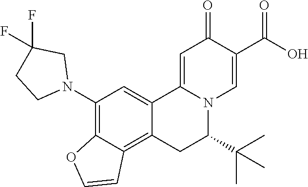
O=C1C(C(O)=O)=CN2C(=C1)C1=CC(N3CC(F)(F)CC3)=C3C(=C1CC2C(C)(C)C)C=CO3
